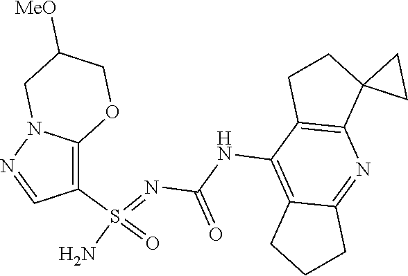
C(NC1=C2C(=NC3=C1CCC31CC1)CCC2)(N=S(N)(=O)C1=C2N(N=C1)CC([MeO])CO2)=O
